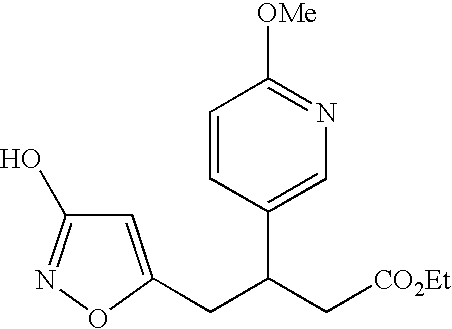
OC1=NOC(CC(C[CO2Et])C2=CN=C([OMe])C=C2)=C1
